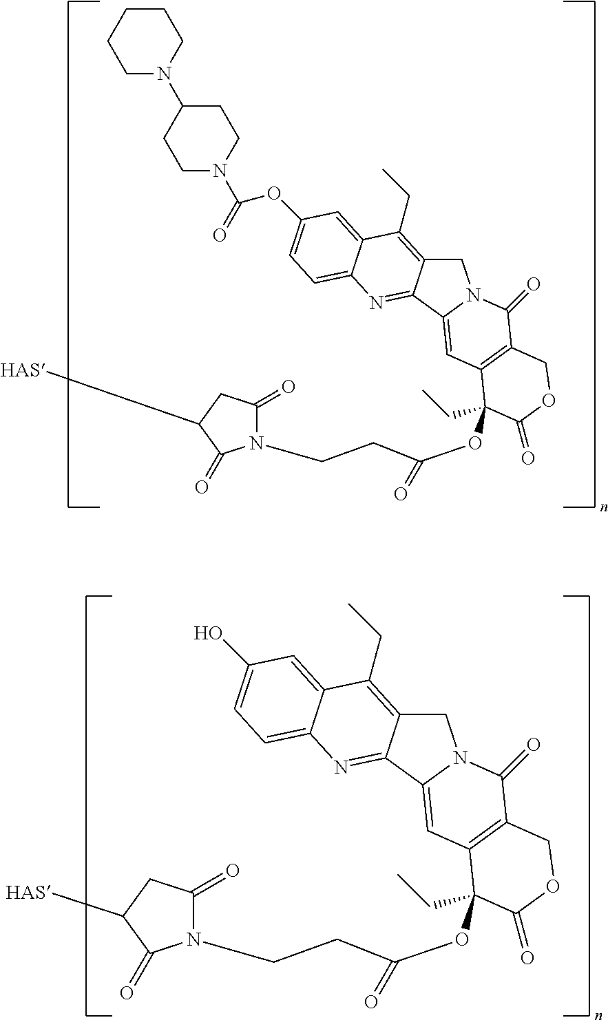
C1N(C2CCN(C(=O)OC3=CC=C4C(=C3)C(CC)=C3CN5C(=CC6=C(C5=O)COC(=O)C6(CC)OC(CCN5C(=O)CC([HAS])C5=O)=O)C3=N4)CC2)CCCC1.OC1=CC=C2C(=C1)C(CC)=C1CN3C(=CC4=C(C3=O)COC(=O)C4(CC)OC(CCN3C(=O)CC([HAS])C3=O)=O)C1=N2
